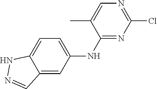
C12=CC=C(NC3=NC(Cl)=NC=C3C)C=C1C=NN2
